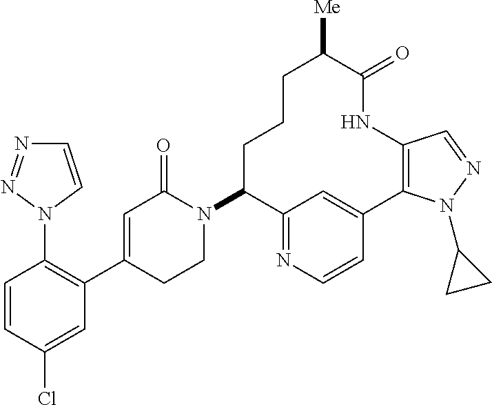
C1=CC(Cl)=CC(C2=CC(=O)N(C3C4=NC=CC(=C4)C4=C(NC(=O)C([Me])CCC3)C=NN4C3CC3)CC2)=C1N1C=CN=N1
